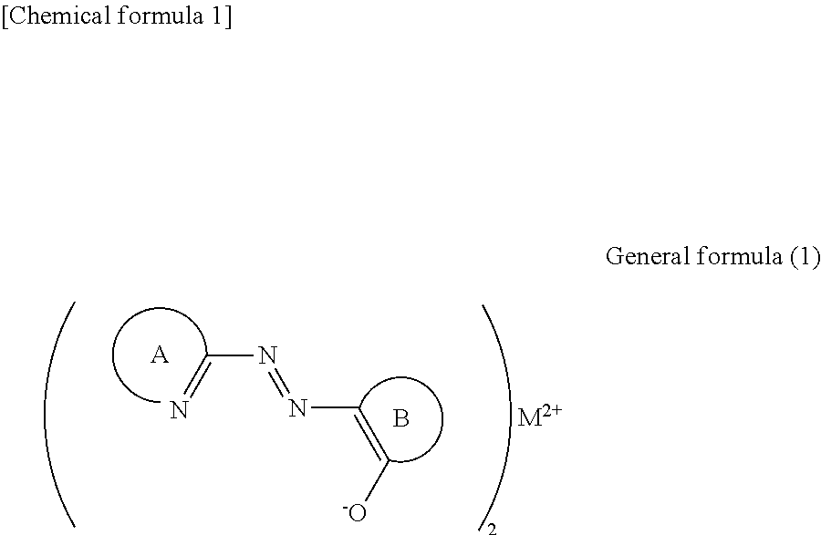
N=CN=NC=C[-O].[A].B.[M2+]
